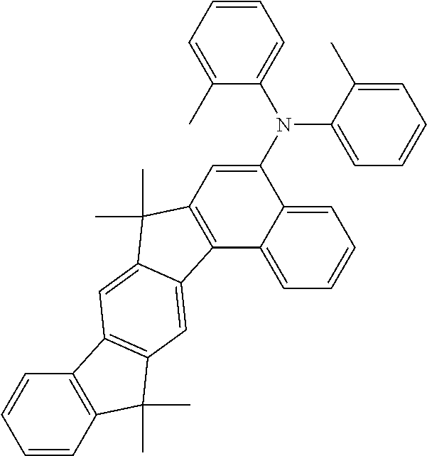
C1=C2C(=CC=C1)C1=C(C=C2N(C2=CC=CC=C2C)C2=CC=CC=C2C)C(C)(C)C2=CC3=C(C=C12)C(C)(C)C1=C3C=CC=C1
